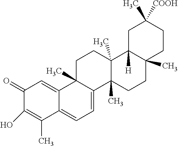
C1(=O)C(O)=C(C)C2=CC=C3C(C)(C2=C1)CCC1(C)C3(C)CCC2(C)C1([H])CC(C)([COOH])CC2
